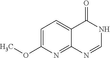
C1=C(OC)N=C2C(=C1)C(=O)NC=N2
